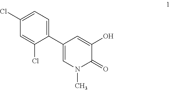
C1=C(Cl)C=C(Cl)C(C2=CN(C)C(=O)C(O)=C2)=C1
